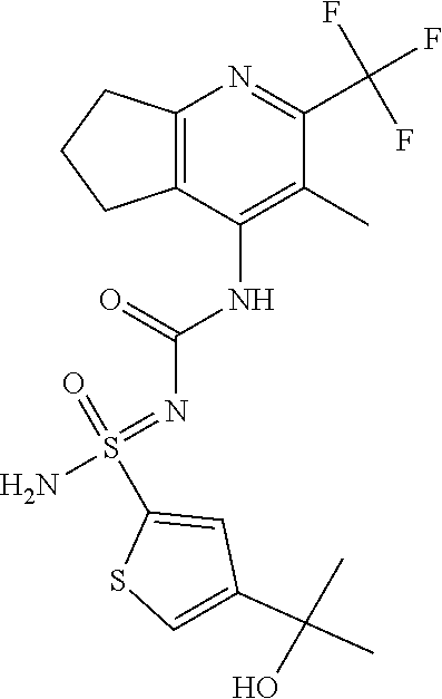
C1(C(C)(C)O)=CSC(S(=NC(=O)NC2=C(C)C(C(F)(F)F)=NC3=C2CCC3)(=O)N)=C1
